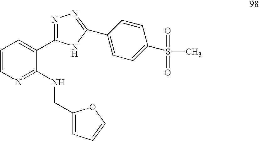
C1=CN=C(NCC2=CC=CO2)C(C2=NN=C(C3=CC=C(S(C)(=O)=O)C=C3)N2)=C1
